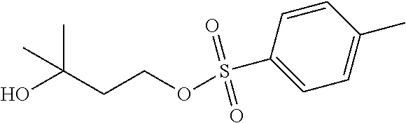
OC(CCOS(C1=CC=C(C)C=C1)(=O)=O)(C)C
